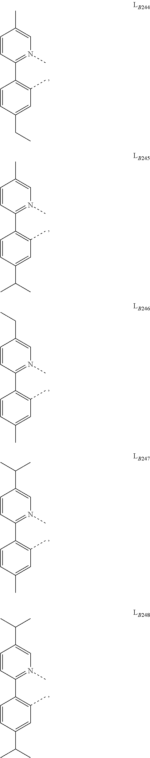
C1(C2=C(C)C=C(CC)C=C2)=N(C)C=C(C)C=C1.C1(C2=C(C)C=C(C(C)C)C=C2)=N(C)C=C(C)C=C1.C1(C2=C(C)C=C(C)C=C2)=N(C)C=C(CC)C=C1.C1(C2=C(C)C=C(C)C=C2)=N(C)C=C(C(C)C)C=C1.C1(C2=C(C)C=C(C(C)C)C=C2)=N(C)C=C(C(C)C)C=C1
